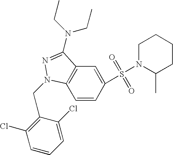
C1=CC(S(=O)(=O)N2C(C)CCCC2)=CC2=C1N(CC1=C(Cl)C=CC=C1Cl)N=C2N(CC)CC
